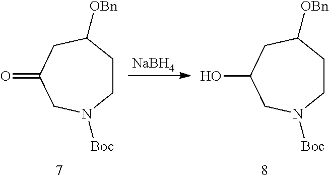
C1CC([OBn])CC(=O)CN1[Boc].C1CC([OBn])CC(O)CN1[Boc].[NaBH4]
